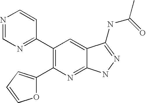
N1=CN=C(C2=C(C3=CC=CO3)N=C3C(=C2)C(NC(C)=O)=NN3)C=C1
